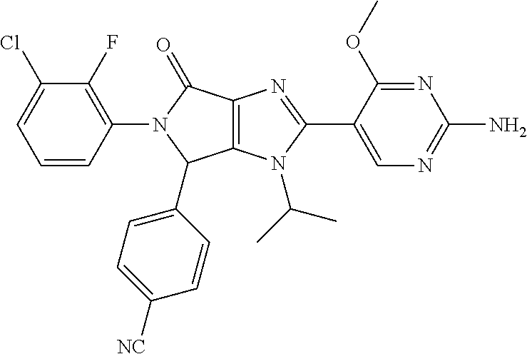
C12=C(N(C(C)C)C(C3=CN=C(N)N=C3OC)=N1)C(C1=CC=C([NC])C=C1)N(C1=C(F)C(Cl)=CC=C1)C2=O
